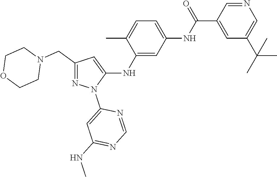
C1(CN2CCOCC2)=NN(C2=CC(NC)=NC=N2)C(NC2=CC(NC(C3=CC(C(C)(C)C)=CN=C3)=O)=CC=C2C)=C1
